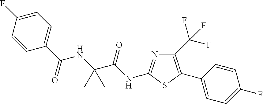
C1(C(F)(F)F)=C(C2=CC=C(F)C=C2)SC(NC(C(NC(C2=CC=C(F)C=C2)=O)(C)C)=O)=N1
